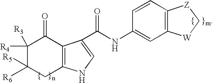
C12=C(C(C(=O)NC3=CC4=C(C=C3)[Z]C[W]4)=CN1)C(=O)C([R4])([R3])C([R6])([R5])C2
